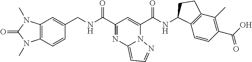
C1(C(NCC2=CC3=C(C=C2)N(C)C(=O)N3C)=O)=NC2=CC=NN2C(C(NC2C3=C(C(C)=C(C(O)=O)C=C3)CC2)=O)=C1
